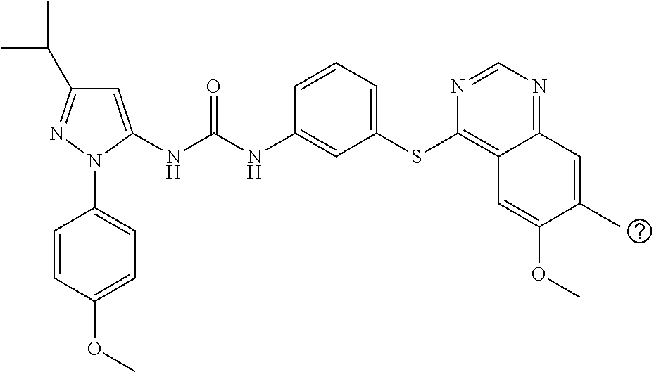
C1=C(NC(NC2=CC(SC3=C4C(=NC=N3)C=C(C)C(OC)=C4)=CC=C2)=O)N(C2=CC=C(OC)C=C2)N=C1C(C)C
